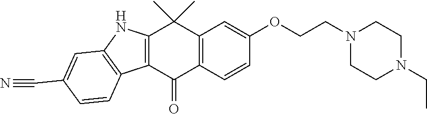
C12=C(C=CC(OCCN3CCN(CC)CC3)=C1)C(=O)C1=C(C2(C)C)NC2=C1C=CC(C#N)=C2
